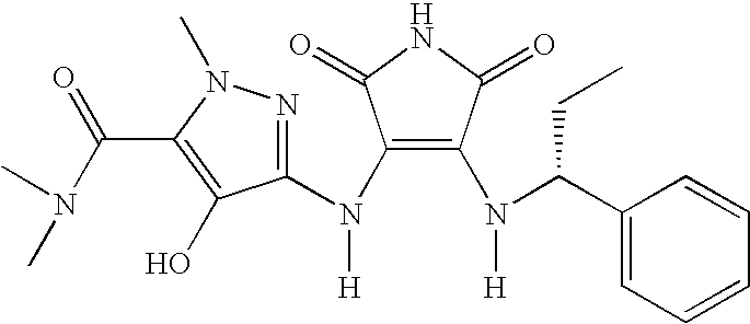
C1(N(C2=NN(C)C(C(N(C)C)=O)=C2O)[H])=C(N(C(CC)C2=CC=CC=C2)[H])C(=O)NC1=O
